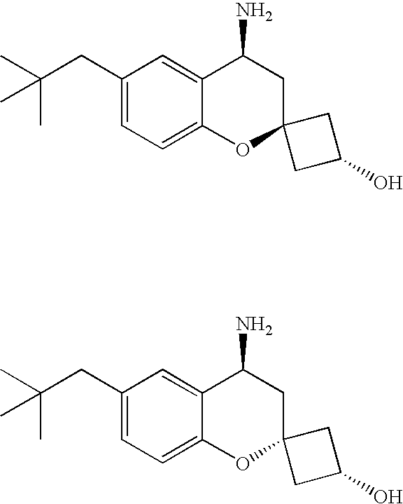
C12=CC=C(CC(C)(C)C)C=C1C(N)CC1(O2)CC(O)C1.C12=CC=C(CC(C)(C)C)C=C1C(N)CC1(O2)CC(O)C1
